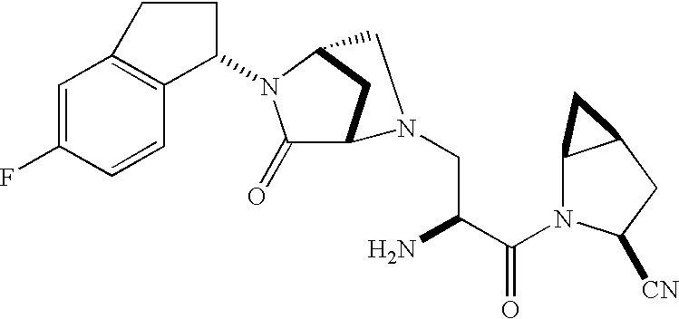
C1=C(F)C=CC2=C1CCC2N1C(=O)C2CC1CN2CC(C(N1C2C(CC1[CN])C2)=O)N
